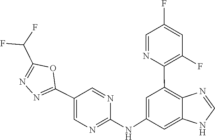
C1=NC2=C(C3=C(F)C=C(F)C=N3)C=C(NC3=NC=C(C4=NN=C(C(F)F)O4)C=N3)C=C2N1
